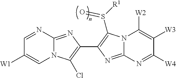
C1=NC2=NC(C3=C(S([R1])=O)N4C(=N3)N=C([W4])C([W3])=C4[W2])=C(Cl)N2C=C1[W1]
